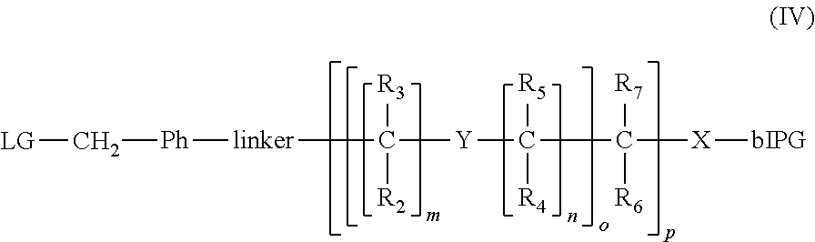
[linker](C([Y]C(C([X][bIPG])([R7])[R6])([R5])[R4])([R3])[R2])[Ph]C[LG]
